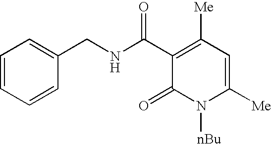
C1=CC=CC(CNC(C2=C([Me])C=C([Me])N([nBu])C2=O)=O)=C1
